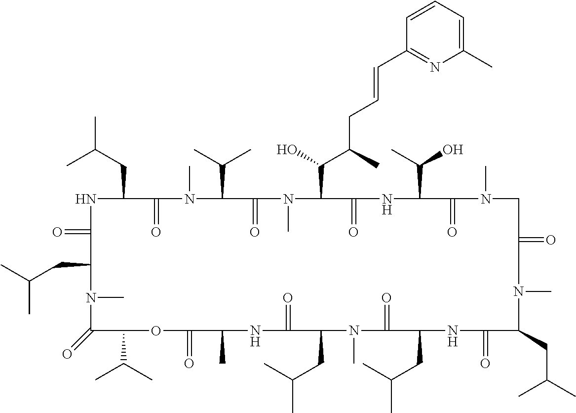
N1C(=O)C(CC(C)C)N(C)C(=O)C(C(C)C)OC(=O)C(C)NC(=O)C(CC(C)C)N(C)C(=O)C(CC(C)C)NC(=O)C(CC(C)C)N(C)C(=O)CN(C)C(=O)C(C(C)O)NC(=O)C(C(O)C(CC=CC2=NC(C)=CC=C2)C)N(C)C(=O)C(C(C)C)N(C)C(=O)C1CC(C)C
